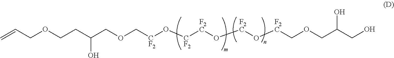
C(C=C)OCCC(COC[CF2]O[CF2][F2C]O[F2C]O[F2C]COCC(CO)O)O
